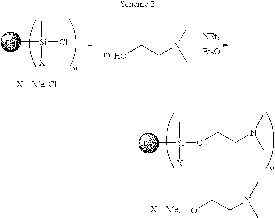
[Si](C)([X])(Cl)C.OCCN(C)C.[NEt3].[Et2O].[Si](C)([X])(OCCN(C)C)C.OCCN(C)C
